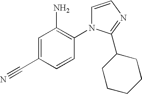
C1=C(C#N)C=CC(N2C=CN=C2C2CCCCC2)=C1N
